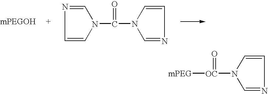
C1=CN(C(=O)N2C=NC=C2)C=N1.C1=NC=CN1[OC](=O)[mPEG]
